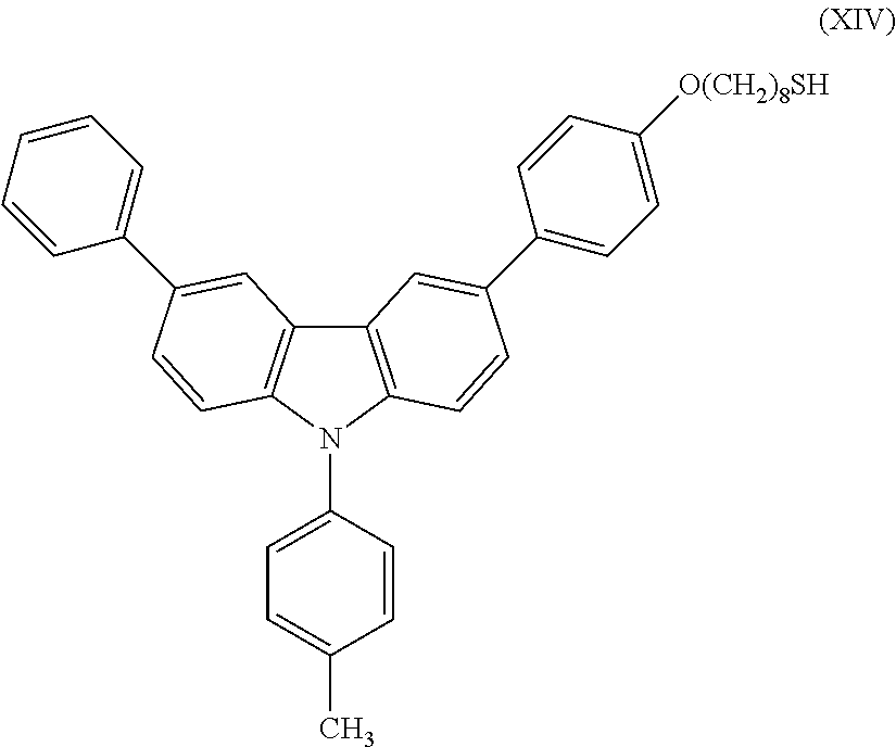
C12=C(N(C3=CC=C(C)C=C3)C3=C1C=C(C1=CC=CC=C1)C=C3)C=CC(C1=CC=C([O(CH2)8SH])C=C1)=C2
